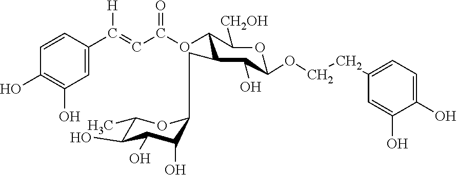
C1=CC(C(=CC(OC2C(CC3C(O)C(O)C(O)C(C)O3)C(O)C(OCCC3=CC=C(O)C(O)=C3)OC2[CH2OH])=O)[H])=CC(O)=C1O
